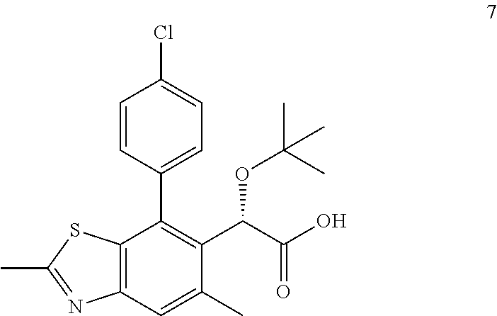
C12=C(C=C(C)C(C(C(O)=O)OC(C)(C)C)=C1C1=CC=C(Cl)C=C1)N=C(C)S2
